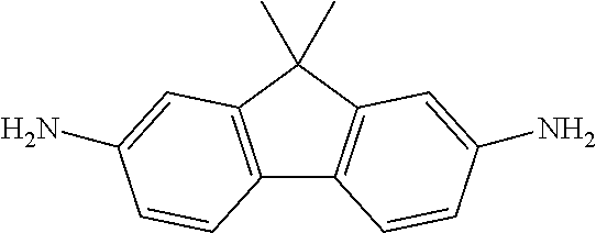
C12=C(C(C)(C)C3=C1C=CC(N)=C3)C=C(N)C=C2
